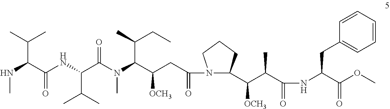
N(C(C(NC(C(N(C(C(CC(N1C(C(C(C(NC(C(OC)=O)CC2=CC=CC=C2)=O)C)[OCH3])CCC1)=O)[OCH3])C(C)CC)C)=O)C(C)C)=O)C(C)C)C
